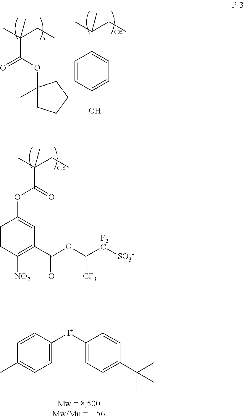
CC(CC)(C(OC1(C)CCCC1)=O)C.CC(CC)(C1=CC=C(O)C=C1)C.CC(CC)(C(OC1=CC(C(OC([F2C][SO3-])[CF3])=O)=C([NO2])C=C1)=O)C.[I+](C1=CC=C(C(C)(C)C)C=C1)C1=CC=C(C)C=C1
